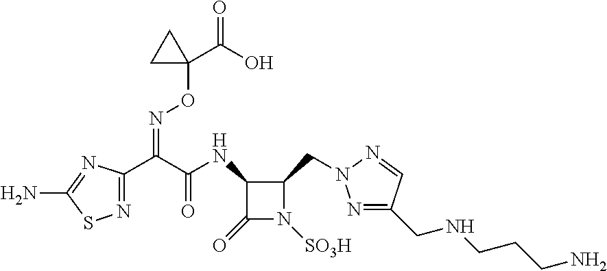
N1=C(CNCCCN)C=NN1CC1C(NC(=O)C(=NOC2(C(=O)O)CC2)C2=NSC(N)=N2)C(=O)N1[SO3H]
